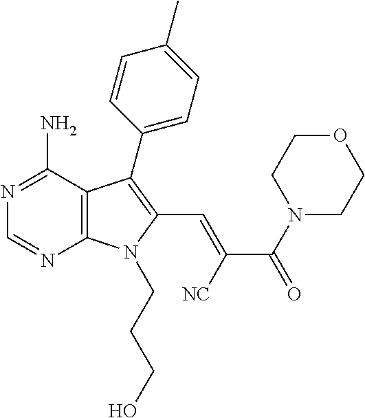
N1=C(N)C2=C(N=C1)N(CCCO)C(C=C(C(N1CCOCC1)=O)[NC])=C2C1=CC=C(C)C=C1
